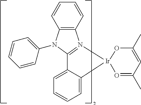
C12=N([Ir]3(OC(C)=CC(C)=O3)C3=CC=CC=C13)C1=C(N2C2=CC=CC=C2)C=CC=C1
